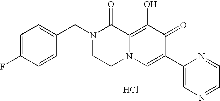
C1=C(F)C=CC(CN2CCN3C(=C(O)C(=O)C(C4=CN=CC=N4)=C3)C2=O)=C1.Cl
